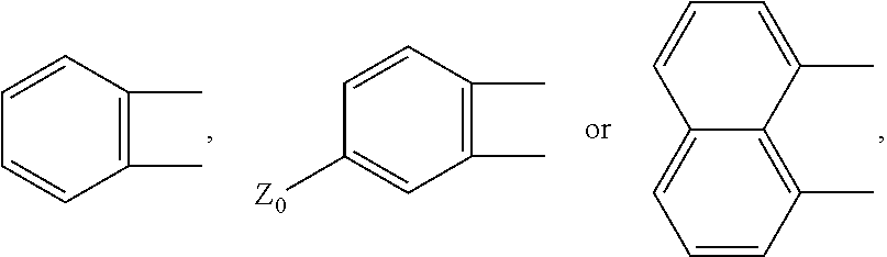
C1=CC(C)=C2C(=C1)C=CC=C2C.C1=CC(C)=C(C)C=C1.C1=CC(C)=C(C)C=C1[Z0]
